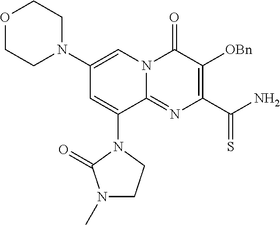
C1(N2CCOCC2)=CN2C(=NC(C(N)=S)=C([OBn])C2=O)C(N2C(=O)N(C)CC2)=C1
